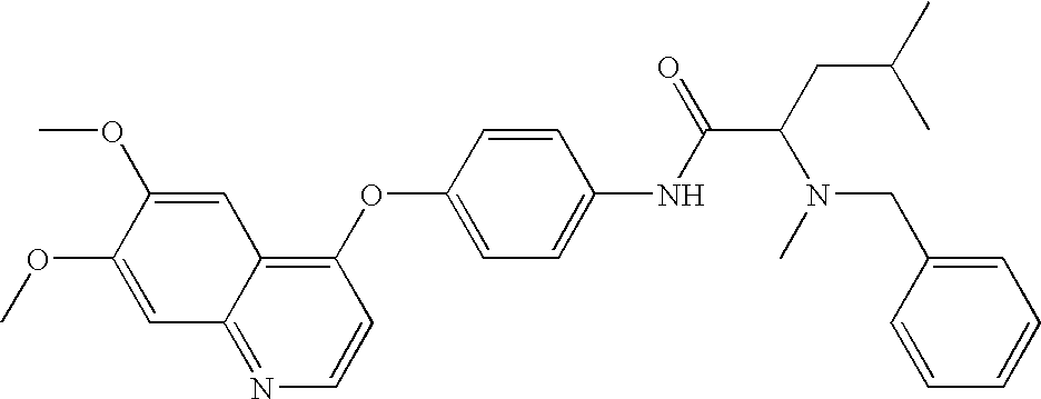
C1=C(OC)C(OC)=CC2=NC=CC(OC3=CC=C(NC(=O)C(CC(C)C)N(CC4=CC=CC=C4)C)C=C3)=C12
